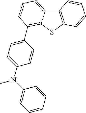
N(C1=CC=CC=C1)(C)C1=CC=C(C2=C3C(=CC=C2)C2=C(S3)C=CC=C2)C=C1
